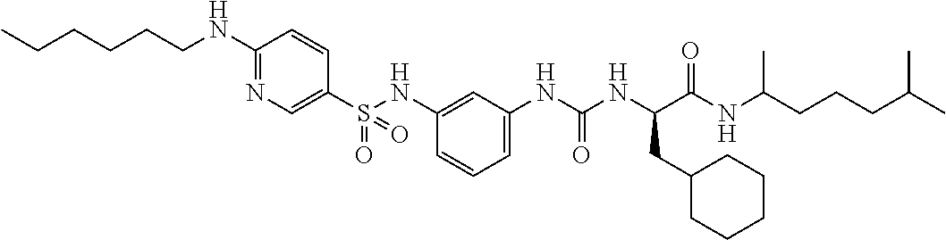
C1(S(NC2=CC(NC(NC(C(NC(CCCC(C)C)C)=O)CC3CCCCC3)=O)=CC=C2)(=O)=O)=CN=C(NCCCCCC)C=C1
